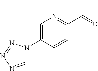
C1=NN=NN1C1=CN=C(C(C)=O)C=C1
